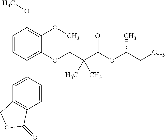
C1=CC(C2=CC3=C(C=C2)C(=O)OC3)=C(OCC(C(=O)OC(CC)C)(C)C)C(OC)=C1OC
